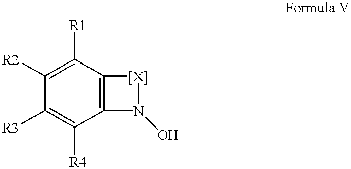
[R3]C1=C([R4])C2=C(C([R1])=C1[R2])[[X]]N2O
